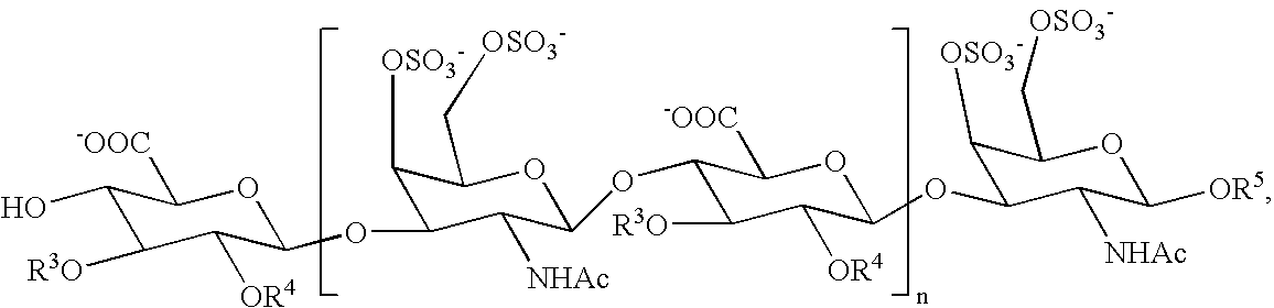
C1(O)C([R3O])C([OR4])C(OC2C([OSO3-])C(C[OSO3-])OC(OC3C([R3O])C([OR4])C(OC4C([OSO3-])C(C[OSO3-])OC([OR5])C4[NHAc])OC3[-OOC])C2[NHAc])OC1[-OOC]
